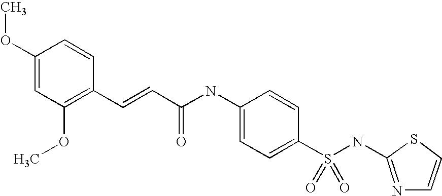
C1(OC)=CC(OC)=C(C=CC(NC2=CC=C(S(NC3=NC=CS3)(=O)=O)C=C2)=O)C=C1
